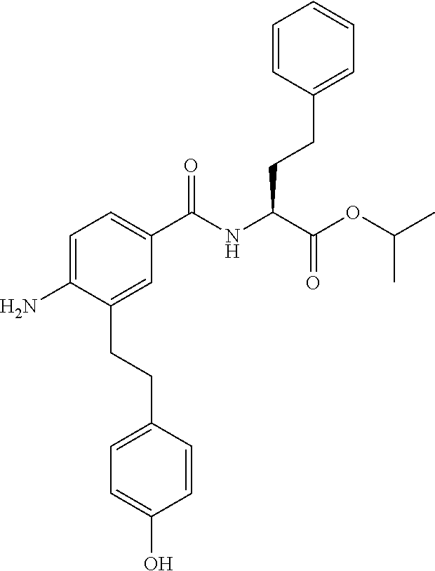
C1=C(N)C(CCC2=CC=C(O)C=C2)=CC(C(NC(C(OC(C)C)=O)CCC2=CC=CC=C2)=O)=C1
